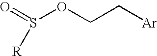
O=S(OCC[Ar])[R]
